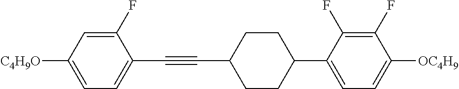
C1(F)=CC([C4H9O])=CC=C1C#CC1CCC(C2=CC=C([OC4H9])C(F)=C2F)CC1
